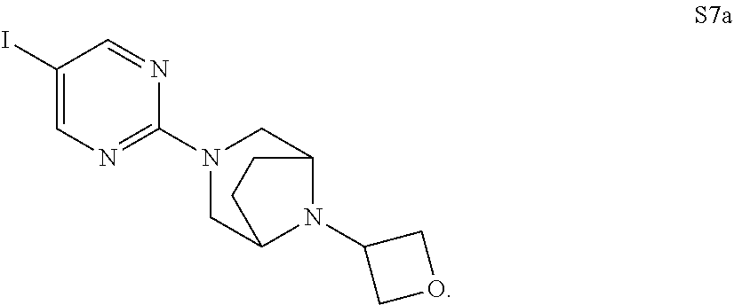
C1(I)=CN=C(N2CC3N(C4COC4)C(C2)CC3)N=C1
